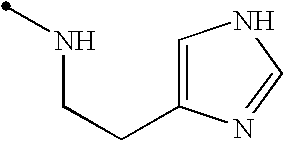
C1=C(CCNC)N=CN1
